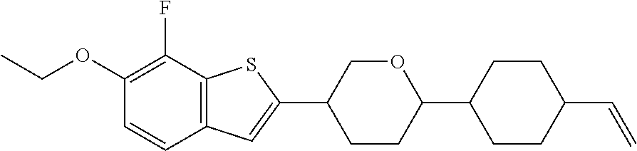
CCOC1=C(F)C2=C(C=C1)C=C(C1CCC(C3CCC(C=C)CC3)OC1)S2
